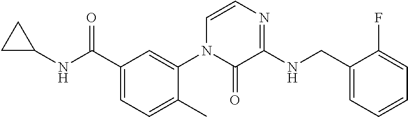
C1(C(NC2CC2)=O)=CC=C(C)C(N2C(=O)C(NCC3=CC=CC=C3F)=NC=C2)=C1
